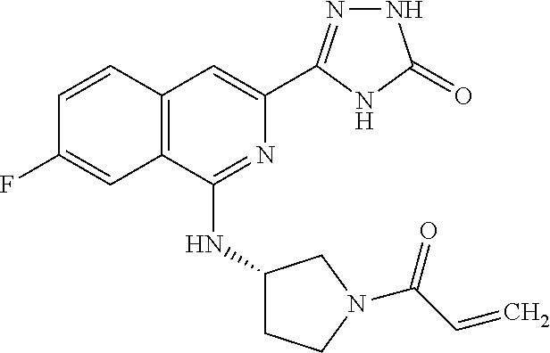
C1=CC2=C(C=C1F)C(NC1CCN(C(C=C)=O)C1)=NC(C1=NNC(=O)N1)=C2
